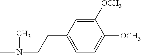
CN(CCC1=CC=C([OCH3])C([OCH3])=C1)C
